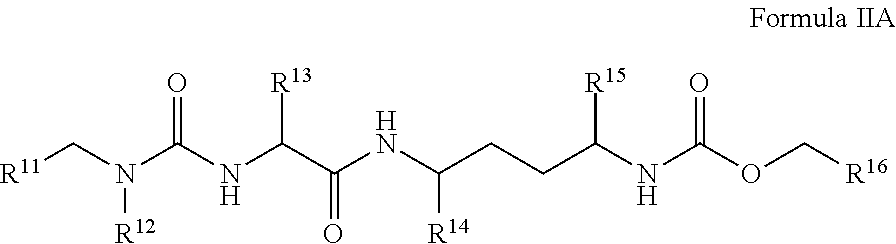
[R11]CN([R12])C(=O)NC([R13])C(=O)NC([R14])CCC(NC(=O)OC[R16])[R15]
